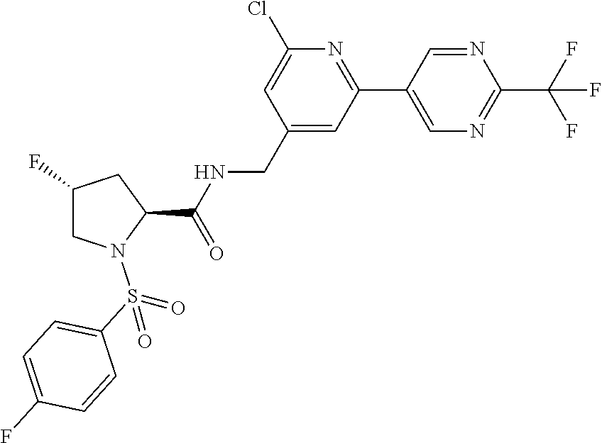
ClC1=CC(CNC(C2CC(F)CN2S(C2=CC=C(F)C=C2)(=O)=O)=O)=CC(C2=CN=C(C(F)(F)F)N=C2)=N1
